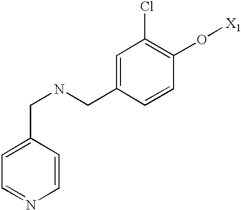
C(NCC1=CC(Cl)=C(O[X1])C=C1)C1=CC=NC=C1
